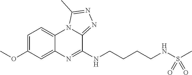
C1=C(OC)C=C2C(=C1)N1C(=NN=C1C)C(NCCCCNS(=O)(C)=O)=N2
